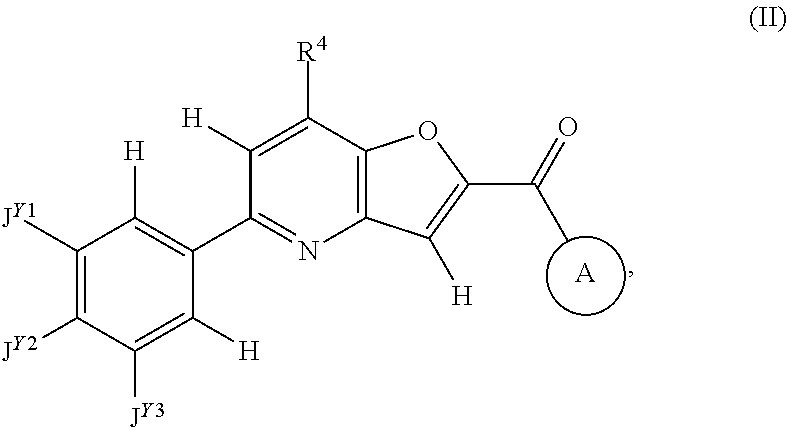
[A].C1([JY1])=C([JY2])C([JY3])=C([H])C(C2=NC3=C(C([R4])=C2[H])OC(C(=O)C)=C3[H])=C1[H]
